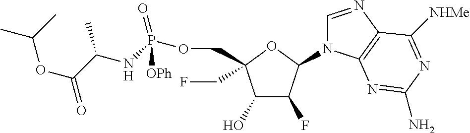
C1(O)C(F)C(N2C=NC3=C2N=C(N)N=C3[NHMe])OC1(CF)COP(NC(C(OC(C)C)=O)C)(=O)[OPh]
